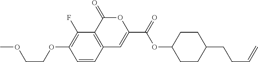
C1=CC2=C(C(F)=C1OCCOC)C(=O)OC(C(=O)OC1CCC(CCC=C)CC1)=C2
